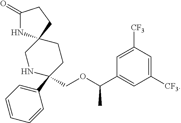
C1(COC(C2=CC([CF3])=CC([CF3])=C2)C)(C2=CC=CC=C2)CCC2(CN1)NC(=O)CC2
